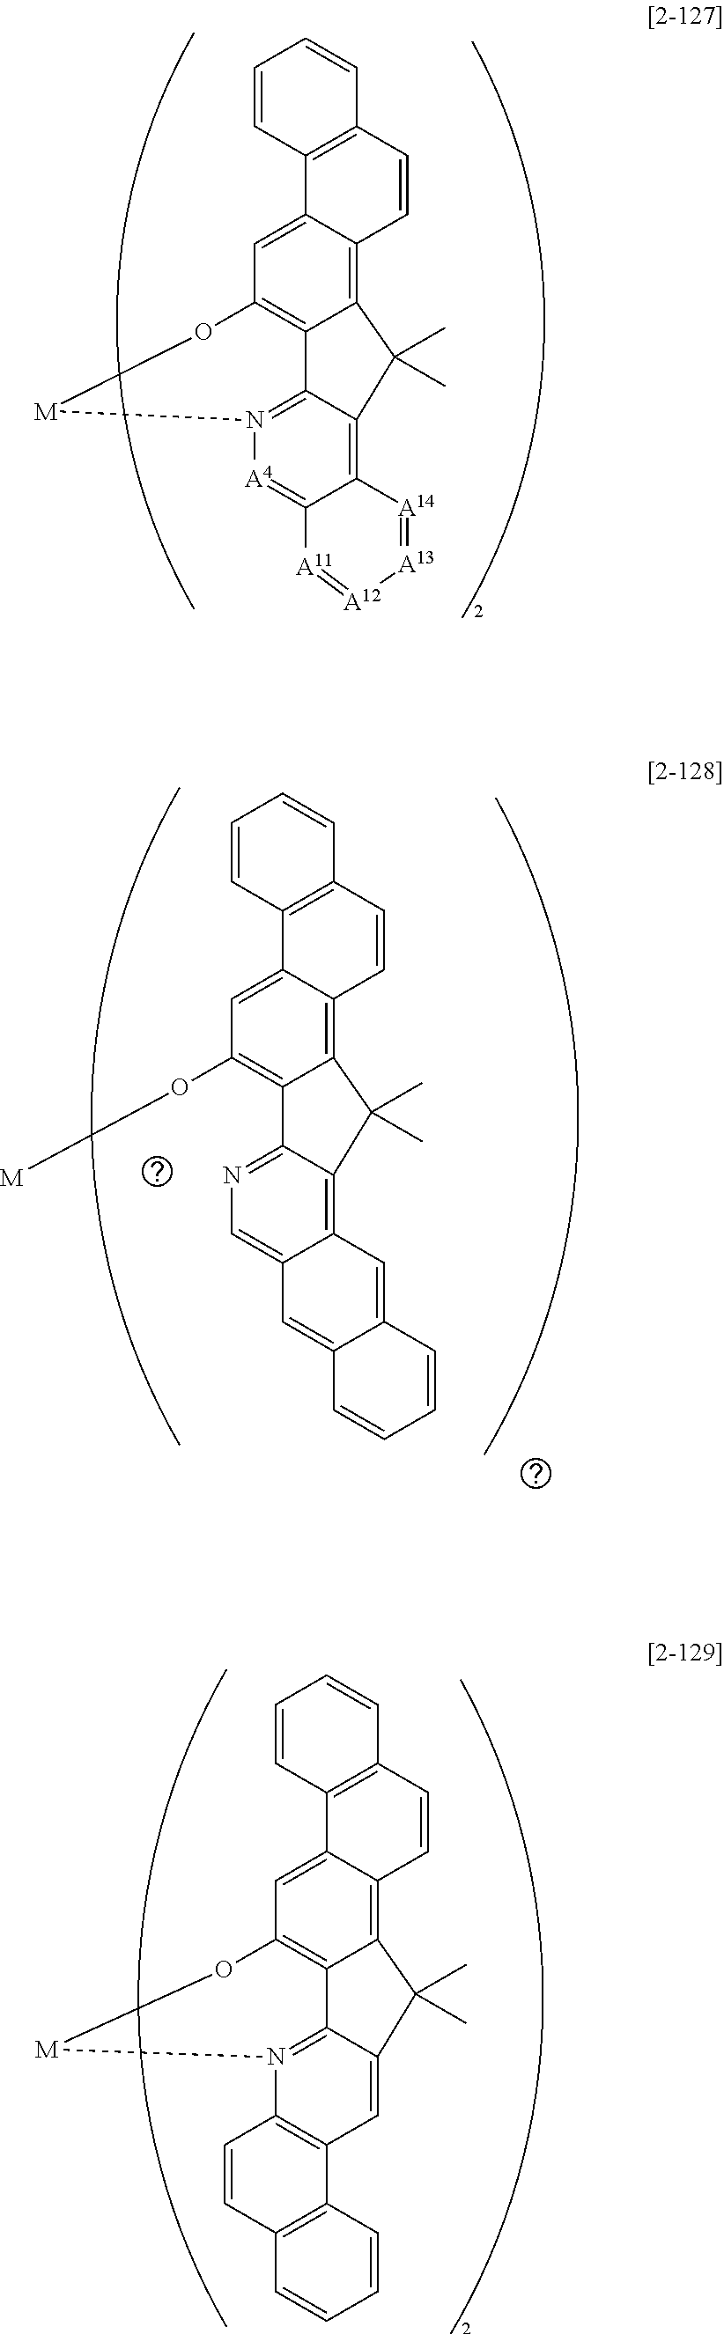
C12=C3C(=CC4=C1C1=N([A4]=C5C(=C1C2(C)C)[A14]=[A13][A12]=[A11]5)[M]O4)C1=C(C=C3)C=CC=C1.C12=C3C(=CC4=C1C1=N(C5=C(C=C1C2(C)C)C1=C(C=C5)C=CC=C1)[M]O4)C1=C(C=C3)C=CC=C1.C12=C3C(=CC(O[M])=C1C1=NC=C4C(=C1C2(C)C)C=C1C(=C4)C=CC=C1)C1=C(C=C3)C=CC=C1
